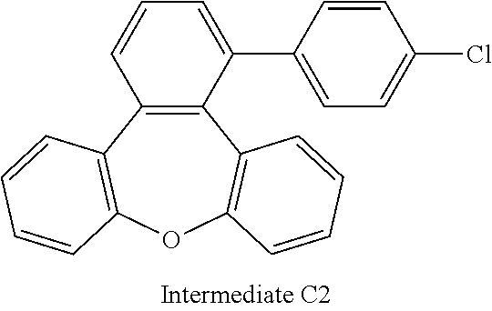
C12=C(C(C3=CC=C(Cl)C=C3)=CC=C1)C1=C(OC3=C2C=CC=C3)C=CC=C1
